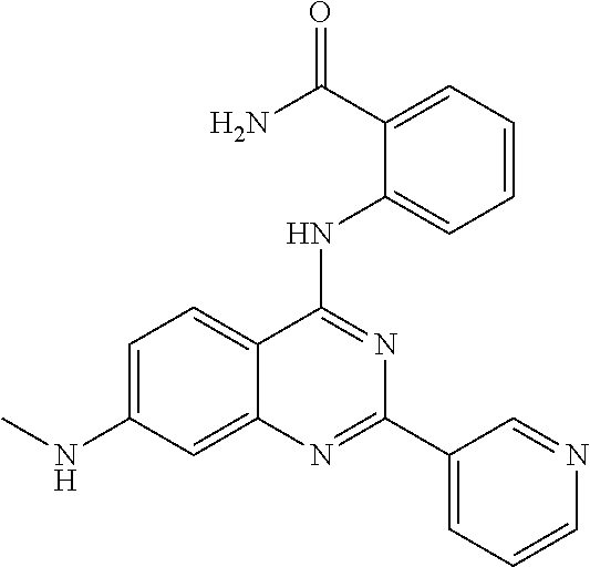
C1=C(NC)C=C2C(=C1)C(NC1=CC=CC=C1C(N)=O)=NC(C1=CC=CN=C1)=N2
